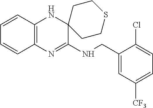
C1(CNC2=NC3=C(NC24CCSCC4)C=CC=C3)=CC([CF3])=CC=C1Cl
